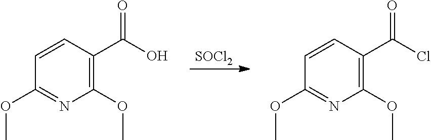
C1=CC(OC)=NC(OC)=C1C(O)=O.[SOCl2].C1=CC(OC)=NC(OC)=C1C(Cl)=O
